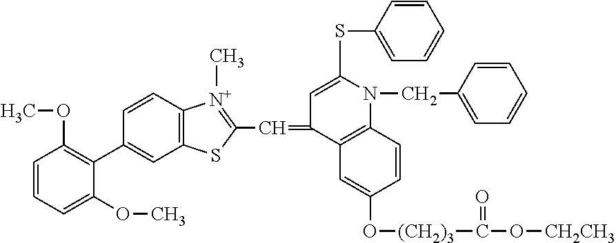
C1=CC2=C(C=C1C1=C(OC)C=CC=C1OC)SC(C=C1C3=C(N(CC4=CC=CC=C4)C(SC4=CC=CC=C4)=C1)C=CC(O[(CH2)3]C(=O)O[CH2CH3])=C3)=[N+]2C
